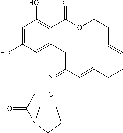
C1=C(O)C=C2C(=C1O)C(=O)OCCC=CCCC=CC(=NOCC(=O)N1CCCC1)C2
